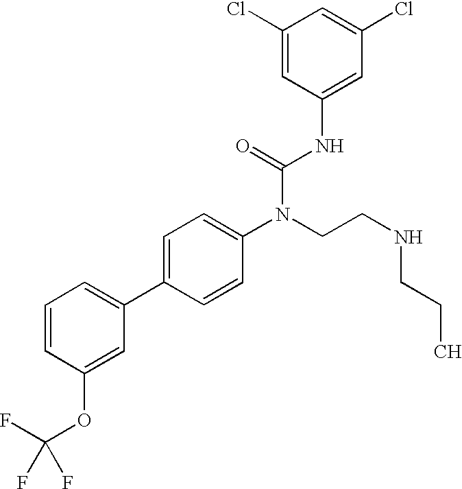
C1=CC(OC(F)(F)F)=CC(C2=CC=C(N(CCNCCC)C(=O)NC3=CC(Cl)=CC(Cl)=C3)C=C2)=C1
